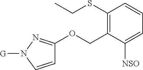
C1(SCC)=C(COC2=NN([G])C=C2)C([NSO])=CC=C1
